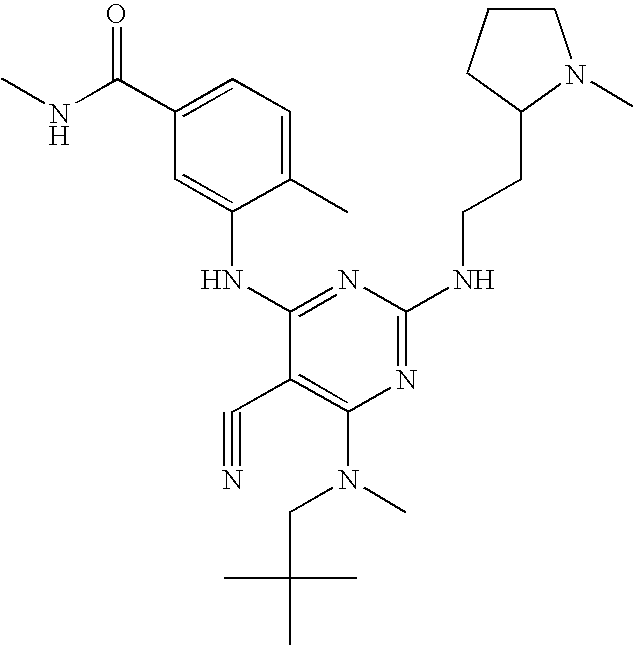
N1=C(NCCC2N(C)CCC2)N=C(NC2=CC(C(NC)=O)=CC=C2C)C(C#N)=C1N(C)CC(C)(C)C
